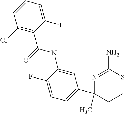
N(C1=CC(C2(C)N=C(N)SCC2)=CC=C1F)C(=O)C1=C(Cl)C=CC=C1F
